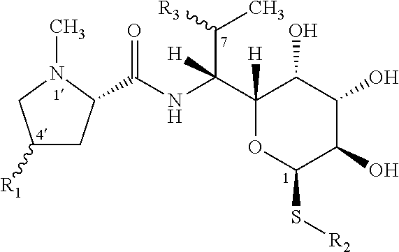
C1([R1])CC(C(NC(C(C)[R3])(C2([H])OC(S[R2])C(O)C(O)C2O)[H])=O)N(C)C1
